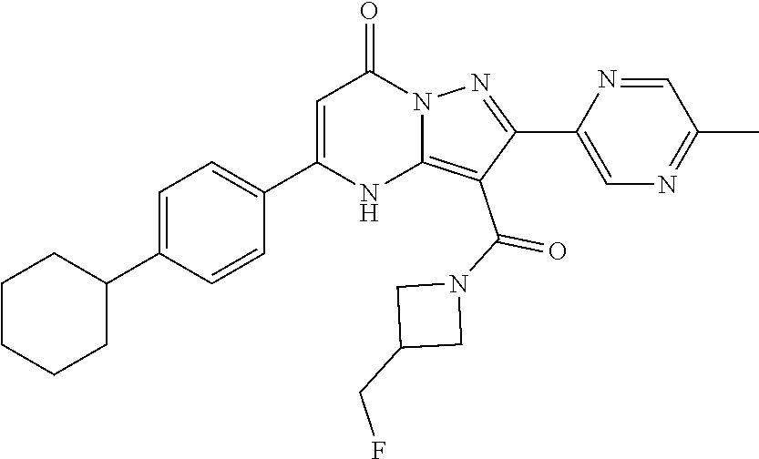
C1=C(C2CCCCC2)C=CC(C2=CC(=O)N3C(=C(C(N4CC(CF)C4)=O)C(C4=CN=C(C)C=N4)=N3)N2)=C1
